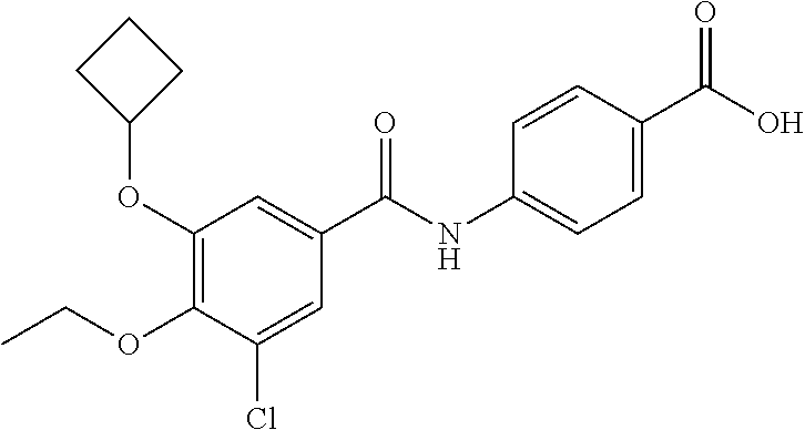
C1(OC2CCC2)=C(OCC)C(Cl)=CC(C(NC2=CC=C(C(O)=O)C=C2)=O)=C1
